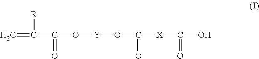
C=C([R])C(O[Y]OC([X]C(O)=O)=O)=O
